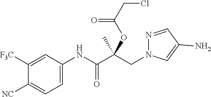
C1=C(NC(C(CN2N=CC(N)=C2)(C)OC(CCl)=O)=O)C=C([F3C])C([NC])=C1
